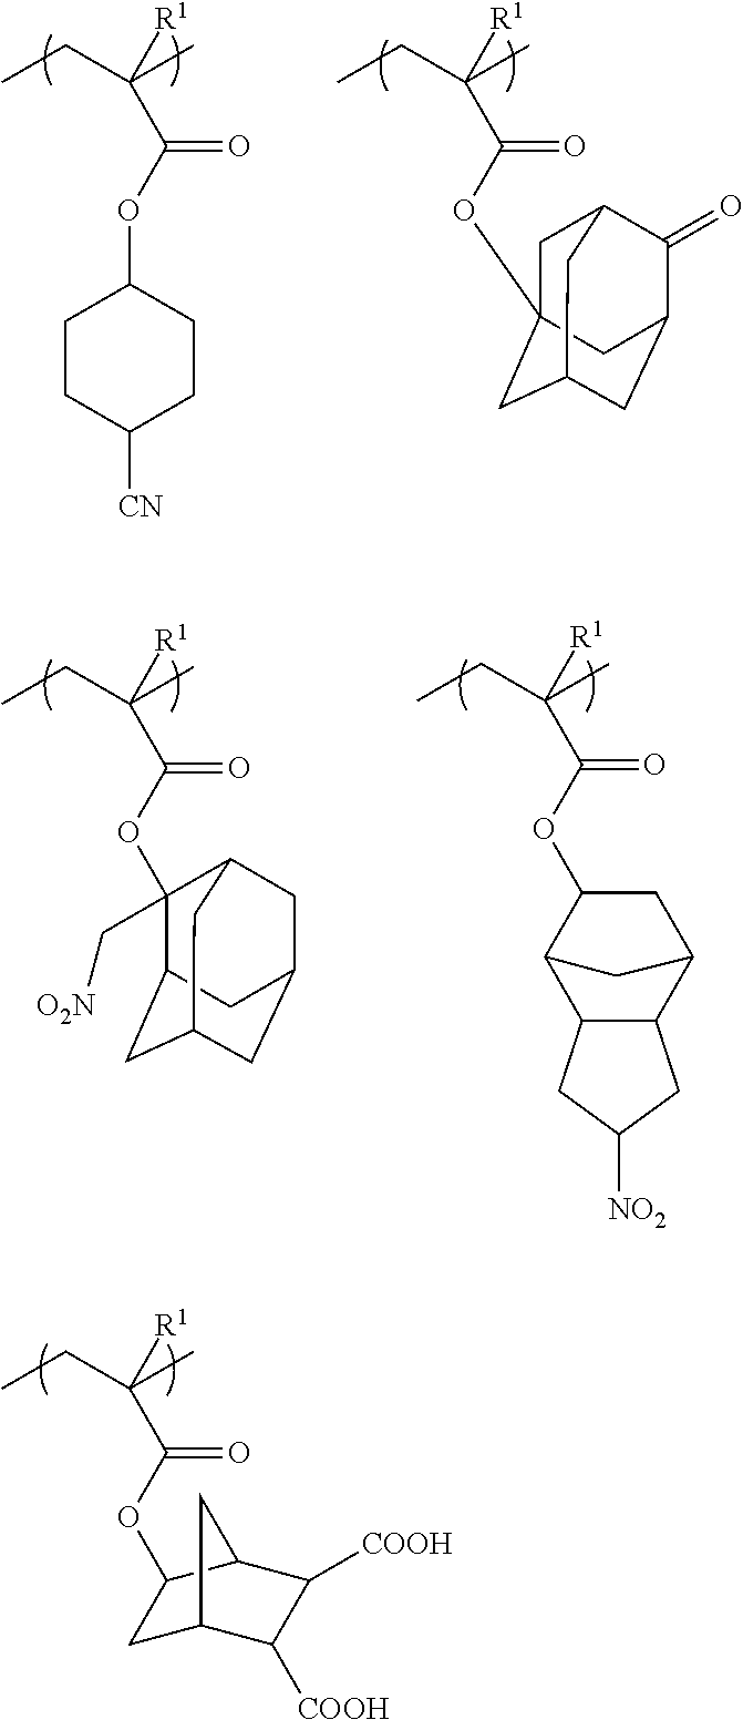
CCC(C)([R1])C(OC1CCC([CN])CC1)=O.CCC(C)([R1])C(OC12CC3C(=O)C(CC(C1)C3)C2)=O.CCC(C)([R1])C(OC1(C[O2N])C2CC3CC(CC1C3)C2)=O.CCC(C)([R1])C(OC1CC2C3C(C1C2)CC([NO2])C3)=O.CCC(C)([R1])C(OC1CC2C([COOH])C([COOH])C1C2)=O
